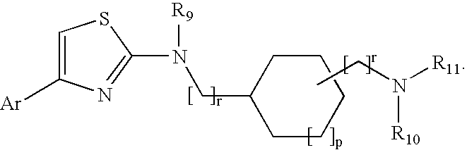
C1=C([Ar])N=C(N([R9])CC2CCCCC2)S1.CCN([R11])[R10]
